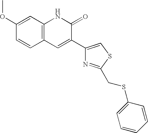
C1(OC)=CC2=C(C=C1)C=C(C1=CSC(CSC3=CC=CC=C3)=N1)C(=O)N2
